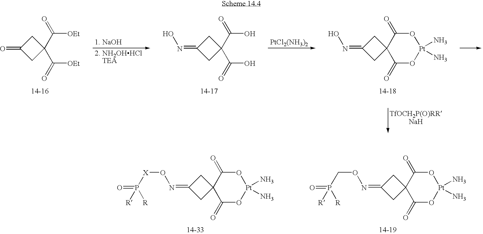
[OEt]C(C1(C([OEt])=O)CC(=O)C1)=O.OC(C1(C(O)=O)CC(=NO)C1)=O.[PtCl2(NH3)2].O1C(=O)C2(C(=O)O[Pt]1(N)N)CC(=NO)C2.O1C(=O)C2(C(=O)O[Pt]1(N)N)CC(=NOCP(=O)([R])[R])C2.O1C(=O)C2(C(=O)O[Pt]1(N)N)CC(=NO[X]P(=O)([R])[R])C2
